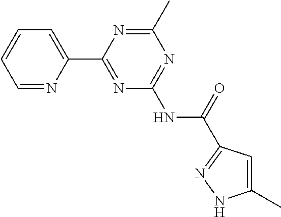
C1=NC(C2=NC(NC(=O)C3=NNC(C)=C3)=NC(C)=N2)=CC=C1
